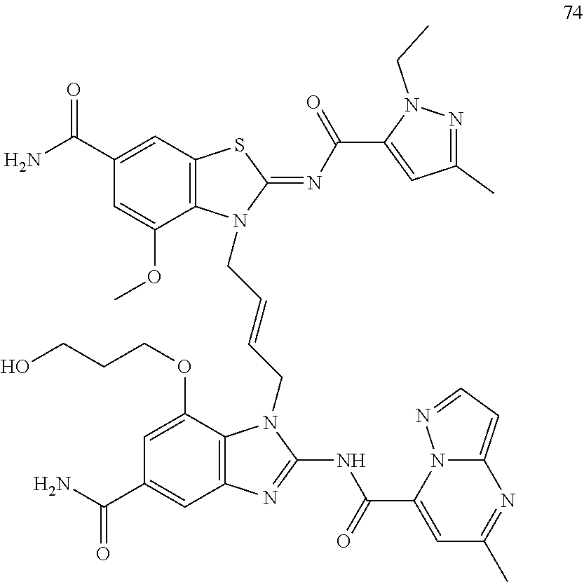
C1(C(=O)N)=CC2=C(C(OC)=C1)N(CC=CCN1C3=C(C=C(C(=O)N)C=C3OCCCO)N=C1NC(=O)C1=CC(C)=NC3=CC=NN13)C(=NC(C1=CC(C)=NN1CC)=O)S2
